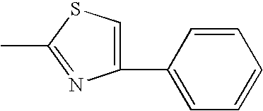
CC1=NC(C2=CC=CC=C2)=CS1
